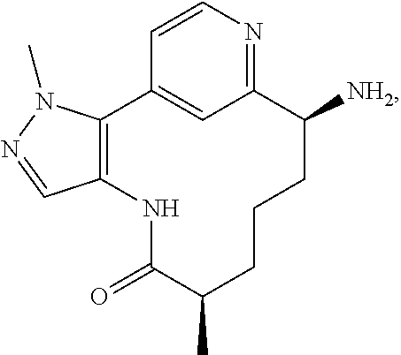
C12=CC(=NC=C1)C([NH2])CCCC(C)C(=O)NC1=C2N(C)N=C1
